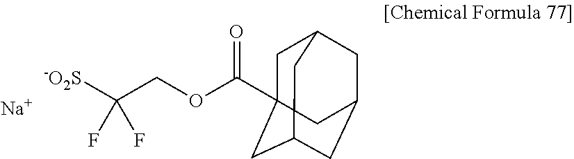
C1C2(C(OCC([-O2S])(F)F)=O)CC3CC(CC1C3)C2.[Na]
